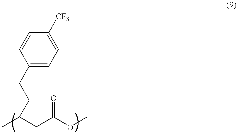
C1=CC(CCC(CC(OC)=O)C)=CC=C1[CF3]
